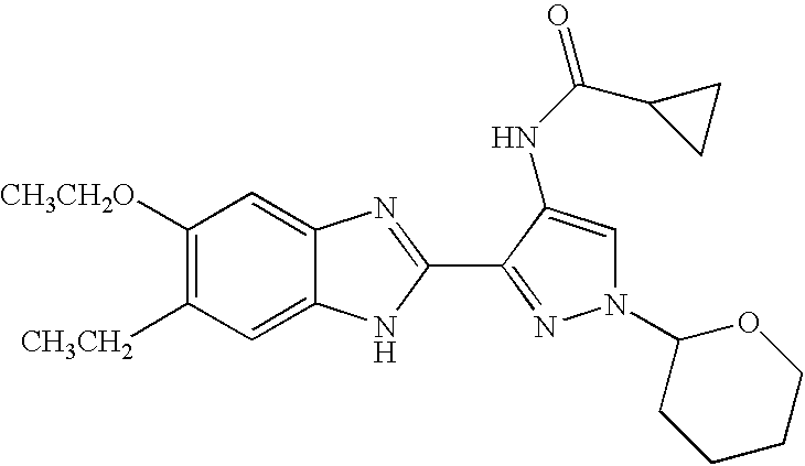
C1([CH3CH2O])=C([CH3CH2])C=C2C(=C1)N=C(C1=NN(C3CCCCO3)C=C1NC(=O)C1CC1)N2
